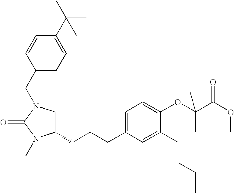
C1(CCCC2=CC=C(OC(C(OC)=O)(C)C)C(CCCC)=C2)CN(CC2=CC=C(C(C)(C)C)C=C2)C(=O)N1C
